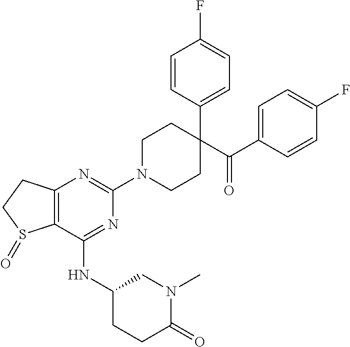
C12=C(C(NC3CCC(=O)N(C)C3)=NC(N3CCC(C(C4=CC=C(F)C=C4)=O)(C4=CC=C(F)C=C4)CC3)=N1)S(=O)CC2
